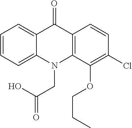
C12=CC=CC=C1N(CC(O)=O)C1=C(C2=O)C=CC(Cl)=C1OCCC
